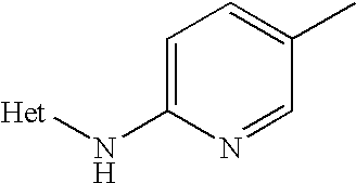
C1=C(N[Het])N=CC(C)=C1
